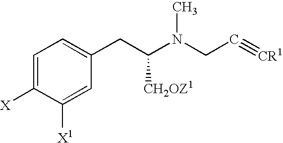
C1=C([X])C([X1])=CC(CC(N(CC#[CR1])C)[CH2OZ1])=C1
